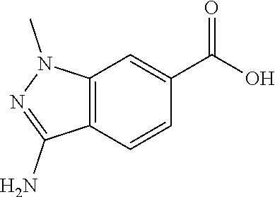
C12=C(C=CC(C(O)=O)=C1)C(N)=NN2C
